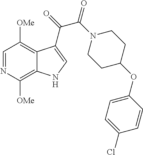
C1=NC([OMe])=C2C(=C1[OMe])C(C(C(=O)N1CCC(OC3=CC=C(Cl)C=C3)CC1)=O)=CN2
